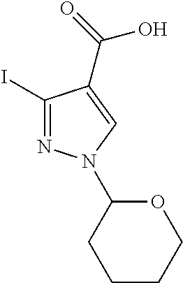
O1CCCCC1N1N=C(I)C(C(=O)O)=C1
